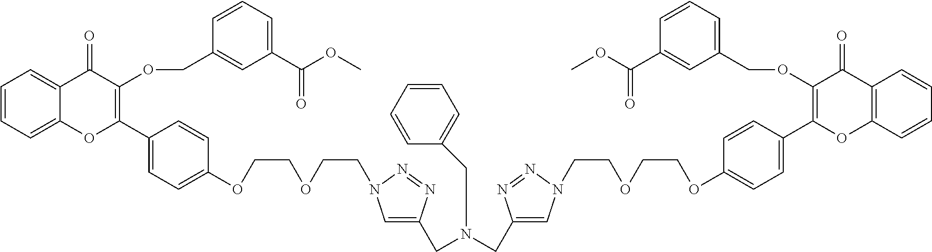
C1=CC=C2C(=C1)C(=O)C(OCC1=CC(C(OC)=O)=CC=C1)=C(C1=CC=C(OCCOCCN3C=C(CN(CC4=CN(CCOCCOC5=CC=C(C6=C(OCC7=CC=CC(C(OC)=O)=C7)C(=O)C7=C(C=CC=C7)O6)C=C5)N=N4)CC4=CC=CC=C4)N=N3)C=C1)O2
